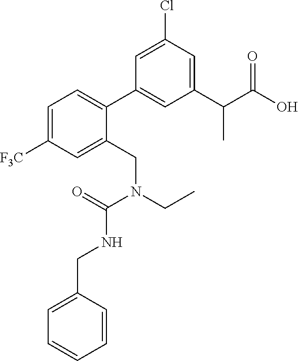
C1=C([F3C])C=C(CN(C(=O)NCC2=CC=CC=C2)CC)C(C2=CC(C(C(O)=O)C)=CC(Cl)=C2)=C1
